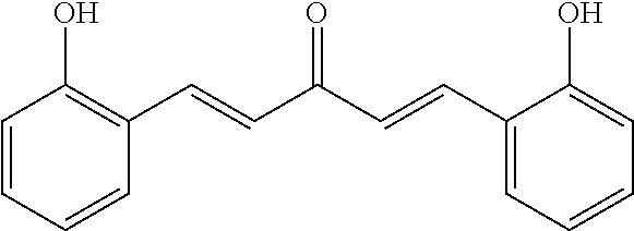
C1=C(O)C(C=CC(=O)C=CC2=C(O)C=CC=C2)=CC=C1
